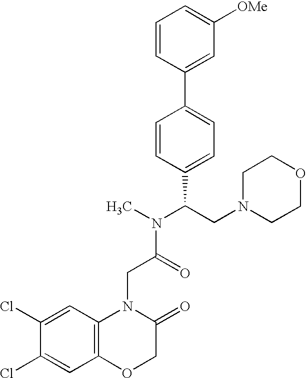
C1=CC(C2=CC=C(C(CN3CCOCC3)N(C)C(=O)CN3C4=C(OCC3=O)C=C(Cl)C(Cl)=C4)C=C2)=CC([OMe])=C1
